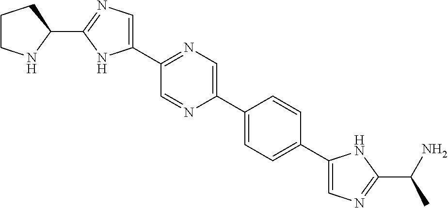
C1(C2=CN=C(C3=CN=C(C4CCCN4)N3)C=N2)=CC=C(C2=CN=C(C(N)C)N2)C=C1
